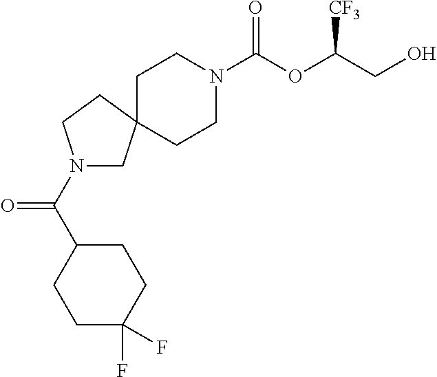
C1CN(C(OC(CO)[CF3])=O)CCC12CN(C(C1CCC(F)(F)CC1)=O)CC2
